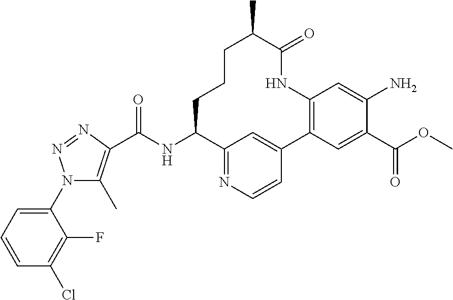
C12=NC=CC(=C1)C1=C(C=C(N)C(C(OC)=O)=C1)NC(=O)C(C)CCCC2NC(C1=C(C)N(C2=CC=CC(Cl)=C2F)N=N1)=O
